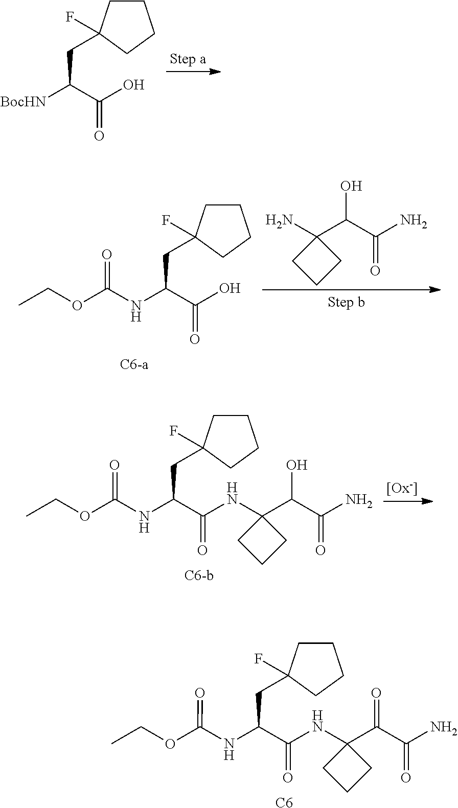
N(C(C(NC1(C(=O)C(=O)N)CCC1)=O)CC1(F)CCCC1)C(OCC)=O.[C6].[BocHN]C(C(O)=O)CC1(F)CCCC1.N(C(C(O)=O)CC1(F)CCCC1)C(OCC)=O.C1(N)(C(C(=O)N)O)CCC1.N(C(C(NC1(C(O)C(=O)N)CCC1)=O)CC1(F)CCCC1)C(OCC)=O
